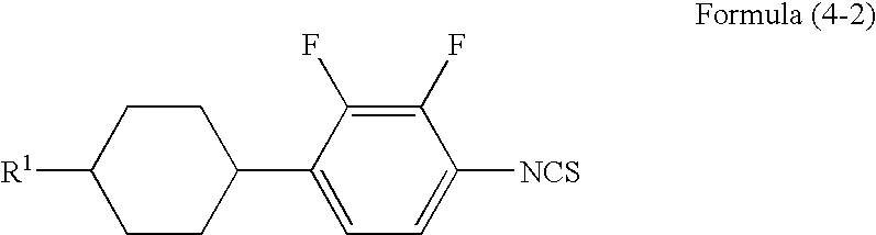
C1(C2CCC([R1])CC2)=CC=C([NCS])C(F)=C1F
